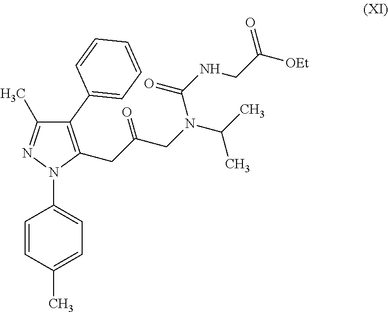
C1=CC(C)=CC=C1N1C(CC(CN(C(C)C)C(NCC([OEt])=O)=O)=O)=C(C2=CC=CC=C2)C(C)=N1
